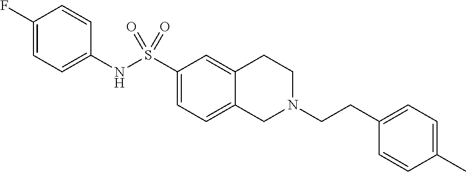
C1(F)=CC=C(NS(C2=CC=C3C(=C2)CCN(CCC2=CC=C(C)C=C2)C3)(=O)=O)C=C1
